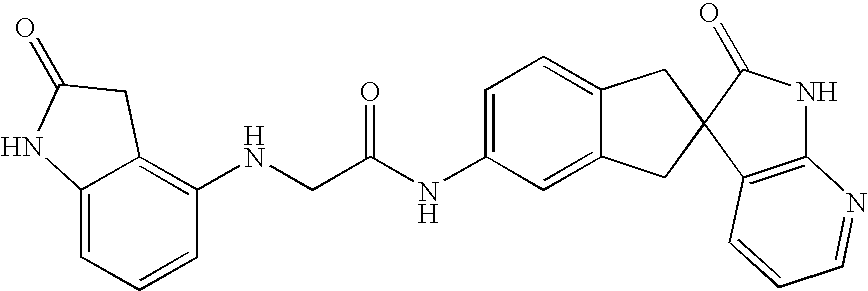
C12=CC=CC(NCC(NC3=CC=C4C(=C3)CC3(C4)C4=C(NC3=O)N=CC=C4)=O)=C1CC(=O)N2
